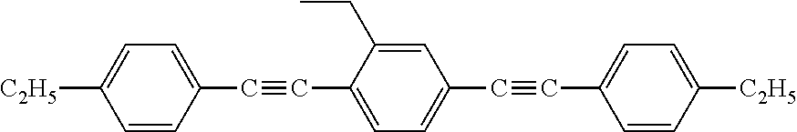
C1([C2H5])=CC=C(C#CC2=CC=C(C#CC3=CC=C([C2H5])C=C3)C=C2CC)C=C1
